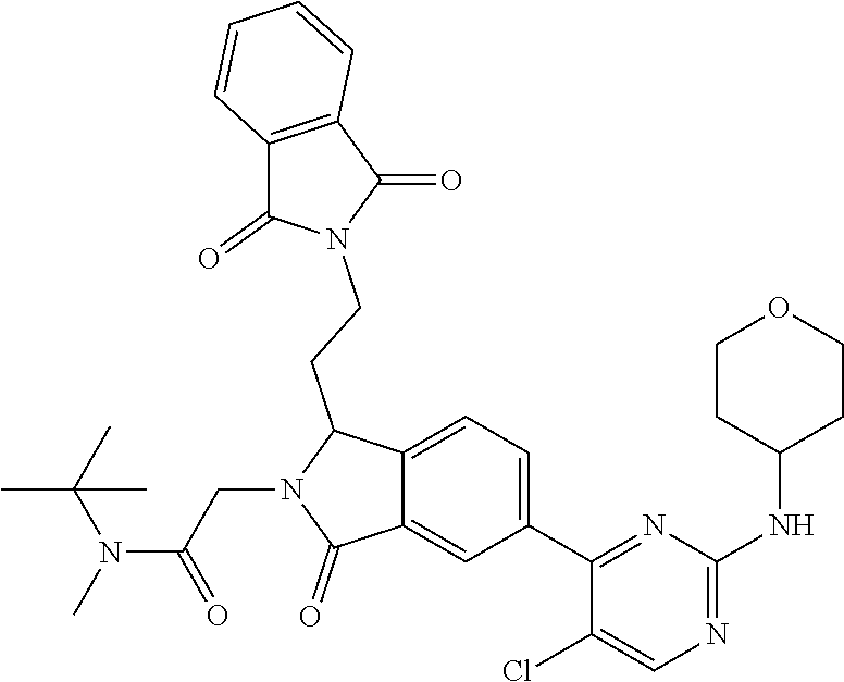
C1(C2=NC(NC3CCOCC3)=NC=C2Cl)=CC=C2C(=C1)C(=O)N(CC(N(C)C(C)(C)C)=O)C2CCN1C(=O)C2=C(C1=O)C=CC=C2
